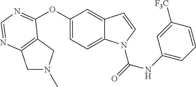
C1(OC2=NC=NC3=C2CN(C)C3)=CC=C2C(=C1)C=CN2C(=O)NC1=CC=CC([F3C])=C1
